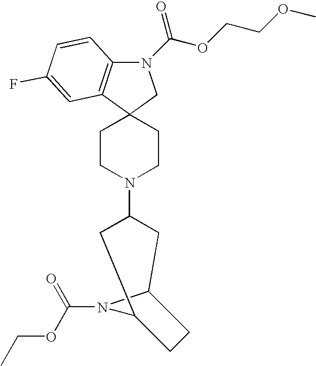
N1(C(OCCOC)=O)C2=C(C3(C1)CCN(C1CC4N(C(OCC)=O)C(C1)CC4)CC3)C=C(F)C=C2
